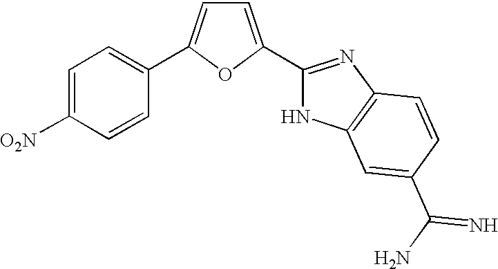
C1=C([O2N])C=CC(C2=CC=C(C3=NC4=C(N3)C=C(C(=N)N)C=C4)O2)=C1
